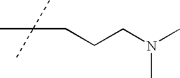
C(C(C)(C)C)CCN(C)C
